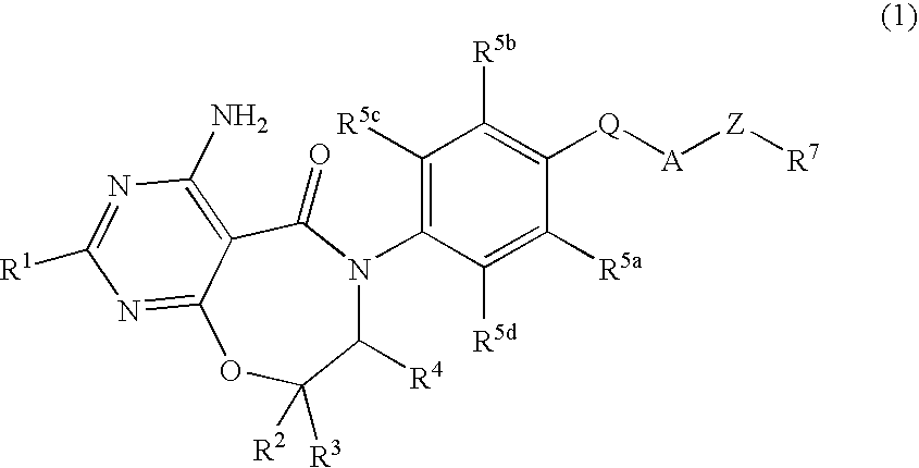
C1([R4])N(C2=C([R5c])C([R5b])=C([Q][A][Z][R7])C([R5a])=C2[R5d])C(=O)C2=C(N)N=C([R1])N=C2OC1([R3])[R2]
